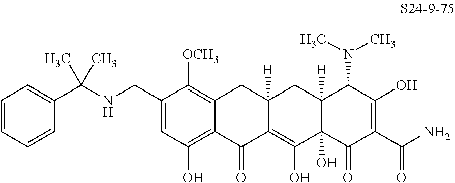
C1(CNC(C2=CC=CC=C2)(C)C)=CC(O)=C2C(=C1[OCH3])CC1([H])C(=C(O)C3(O)C([H])(C1)C(N(C)C)C(O)=C(C(N)=O)C3=O)C2=O
